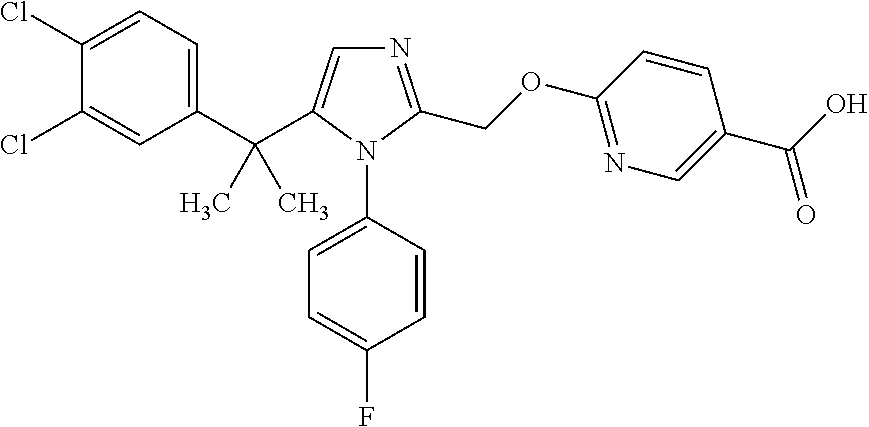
C1(C(C)(C)C2=CN=C(COC3=NC=C(C(O)=O)C=C3)N2C2=CC=C(F)C=C2)=CC=C(Cl)C(Cl)=C1
